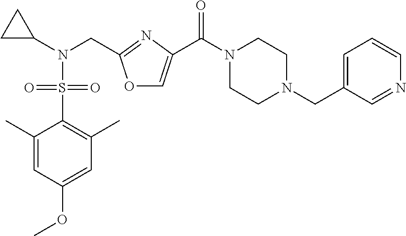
O1C=C(C(N2CCN(CC3=CC=CN=C3)CC2)=O)N=C1CN(C1CC1)S(C1=C(C)C=C(OC)C=C1C)(=O)=O
